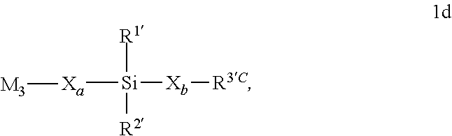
[R1][Si]([Xa][M3])([Xb][R3C])[R2]
